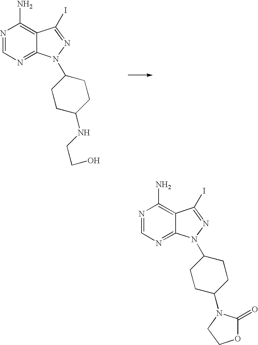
N1=CN=C2C(=C1N)C(I)=NN2C1CCC(NCCO)CC1.N1=CN=C2C(=C1N)C(I)=NN2C1CCC(N2C(=O)OCC2)CC1
